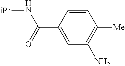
[iPr]NC(=O)C1=CC(N)=C([Me])C=C1
